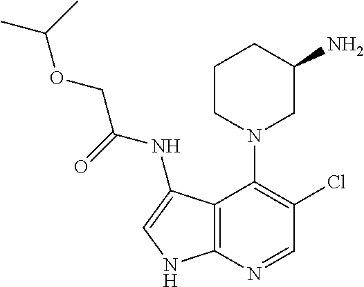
C1CN(C2=C(Cl)C=NC3=C2C(NC(=O)COC(C)C)=CN3)CC(N)C1
